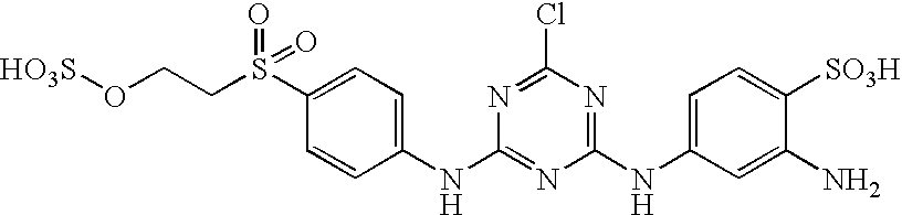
C1=C(NC2=NC(Cl)=NC(NC3=CC=C(S(CCO[HO3S])(=O)=O)C=C3)=N2)C=C(N)C([SO3H])=C1
